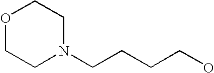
N1(CCCCO)CCOCC1
